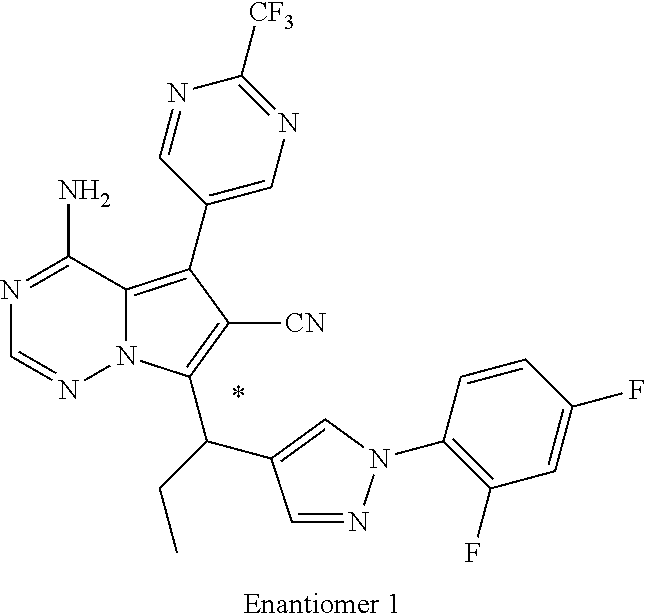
C12=C(C3=CN=C([CF3])N=C3)C([CN])=C(C(C3=CN(C4=C(F)C=C(F)C=C4)N=C3)CC)N1N=CN=C2N.*.[Enantiomer 1]
